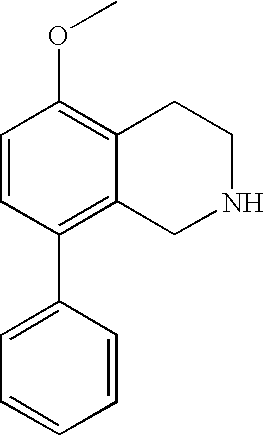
C1=CC(C2=CC=CC=C2)=C2C(=C1OC)CCNC2
